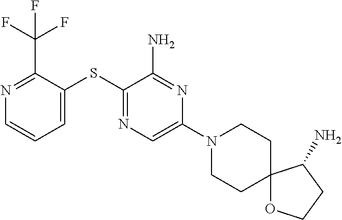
N1=C(C(F)(F)F)C(SC2=NC=C(N3CCC4(CC3)OCCC4N)N=C2N)=CC=C1
